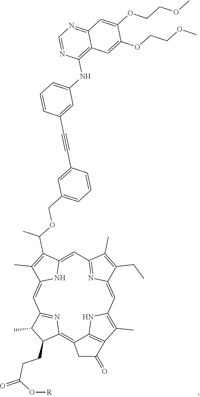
C12=CC3=NC(=CC4=C(C)C5=C(C(=C6C(CCC(=O)O[R])C(C)C(=N6)C=C(C(C)=C1C(OCC1=CC=CC(C#CC6=CC(NC7=C8C(=NC=N7)C=C(OCCOC)C(OCCOC)=C8)=CC=C6)=C1)C)N2)CC5=O)N4)C(CC)=C3C
